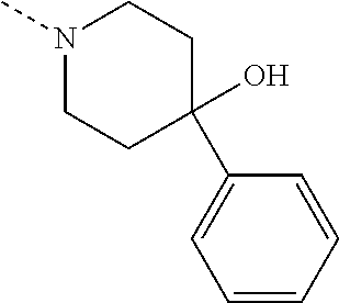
C1(C2=CC=CC=C2)(O)CCN(C)CC1
